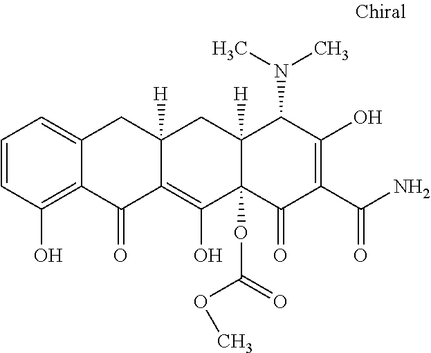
C1=CC(O)=C2C(=C1)CC1([H])C(=C(O)C3(OC(OC)=O)C([H])(C1)C(N(C)C)C(O)=C(C(N)=O)C3=O)C2=O
